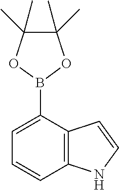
C1(B2OC(C)(C)C(C)(C)O2)=CC=CC2=C1C=CN2
